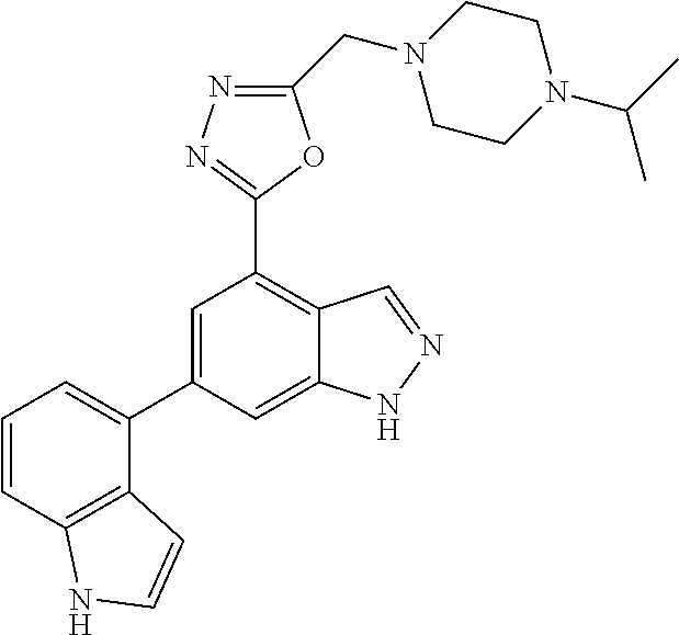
C1CN(CC2=NN=C(C3=C4C(=CC(C5=CC=CC6=C5C=CN6)=C3)NN=C4)O2)CCN1C(C)C
